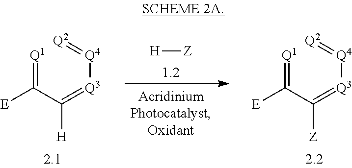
[Q1]=C(C(=[Q3][Q4]=[Q2])[H])[E].[H][Z].[Q1]=C(C(=[Q3][Q4]=[Q2])[Z])[E]
